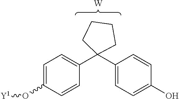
C1=C(O[Y1])C=CC(C2(C3=CC=C(O)C=C3)CCCC2)=C1.[W]
